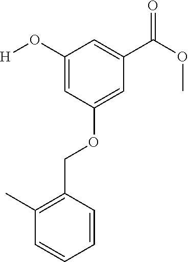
C1(O[H])=CC(OCC2=C(C)C=CC=C2)=CC(C(OC)=O)=C1
